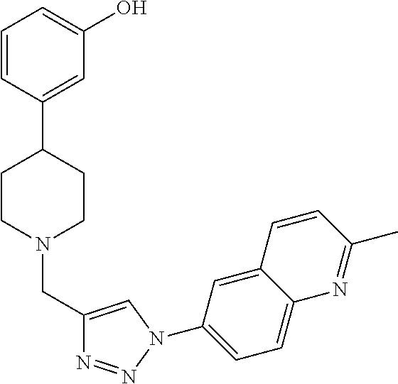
C1=CC(C2CCN(CC3=CN(C4=CC=C5C(=C4)C=CC(C)=N5)N=N3)CC2)=CC(O)=C1
